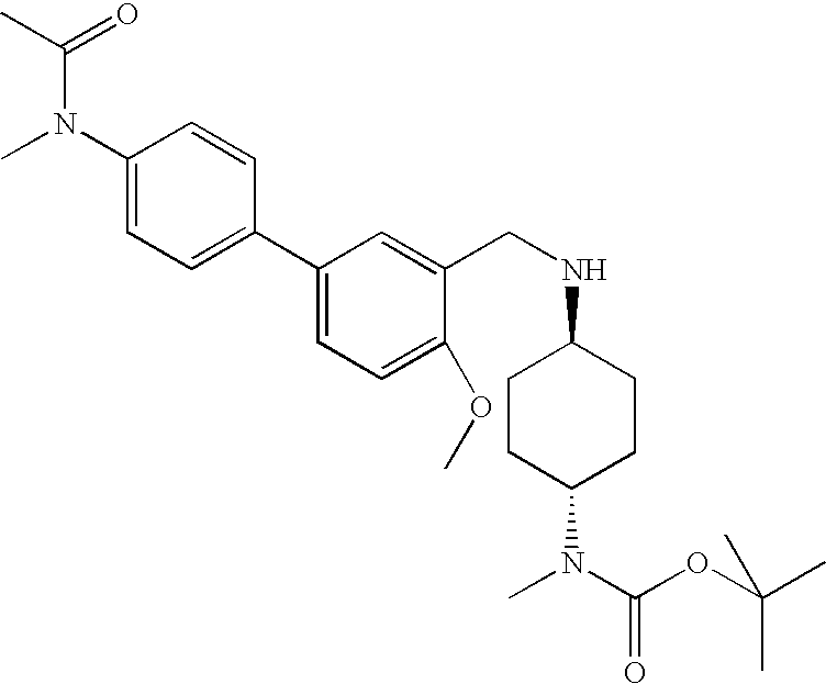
C1CC(N(C)C(OC(C)(C)C)=O)CCC1NCC1=CC(C2=CC=C(N(C)C(C)=O)C=C2)=CC=C1OC
